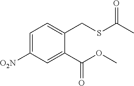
C1=C([O2N])C=C(C(=O)OC)C(CSC(C)=O)=C1
